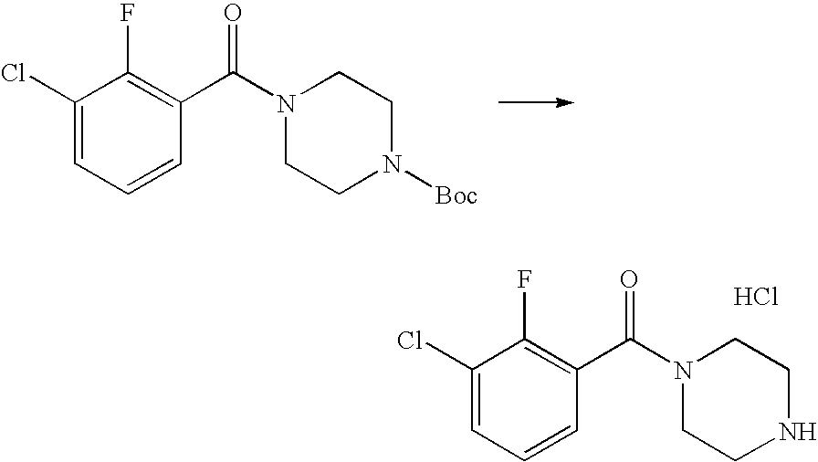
[Boc]N1CCN(C(C2=C(F)C(Cl)=CC=C2)=O)CC1.N1CCN(C(C2=C(F)C(Cl)=CC=C2)=O)CC1.Cl
